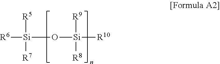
[R6][Si](O[Si]([R9])([R8])[R10])([R7])[R5]
